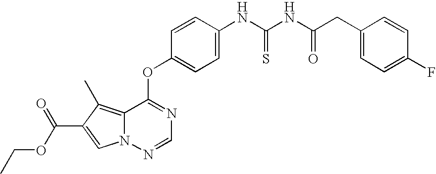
C1=CC(OC2=NC=NN3C2=C(C)C(C(OCC)=O)=C3)=CC=C1NC(NC(CC1=CC=C(F)C=C1)=O)=S
